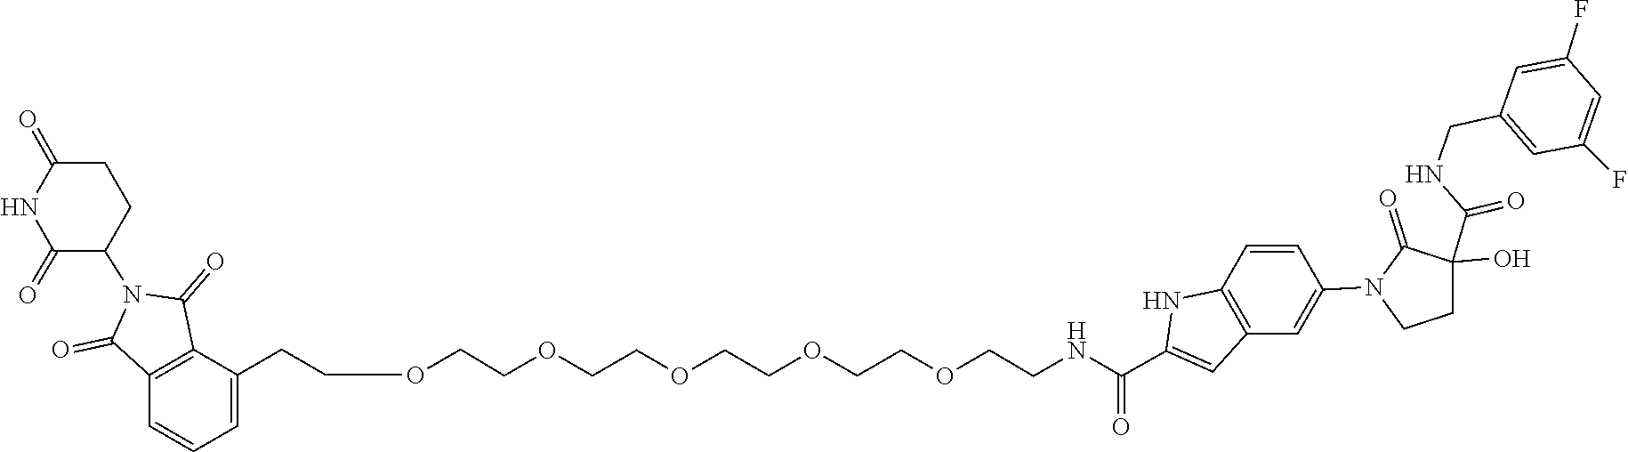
C1(F)=CC(F)=CC(CNC(C2(O)CCN(C3=CC4=C(C=C3)NC(C(NCCOCCOCCOCCOCCOCCC3=CC=CC5=C3C(=O)N(C3C(=O)NC(=O)CC3)C5=O)=O)=C4)C2=O)=O)=C1
